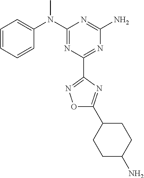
C1=CC=CC(N(C2=NC(C3=NOC(C4CCC(N)CC4)=N3)=NC(N)=N2)C)=C1
